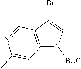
C12=C(C(Br)=CN1[BOC])C=NC(C)=C2
